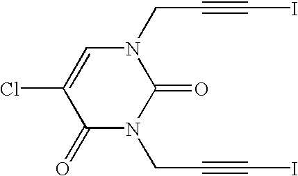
C1(=O)N(CC#CI)C(=O)N(CC#CI)C=C1Cl
